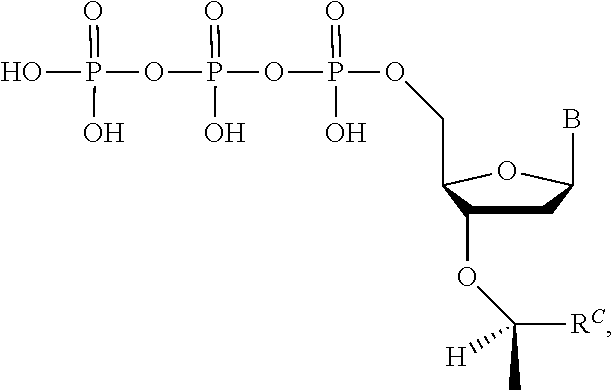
O(P(OP(OP(=O)(O)O)(=O)O)(=O)O)CC1C(OC([RC])(C)[H])CC(B)O1
